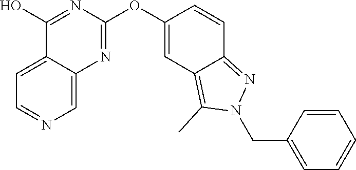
C12=CC=NC=C1N=C(OC1=CC3=C(C)N(CC4=CC=CC=C4)N=C3C=C1)N=C2O
